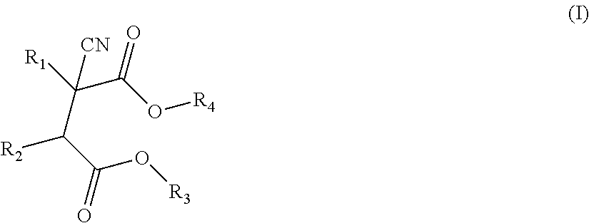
C(C(C(O[R3])=O)[R2])(C(O[R4])=O)([R1])[CN]
